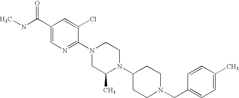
C1(C)=CC=C(CN2CCC(N3C(C)CN(C4=NC=C(C(NC)=O)C=C4Cl)CC3)CC2)C=C1
